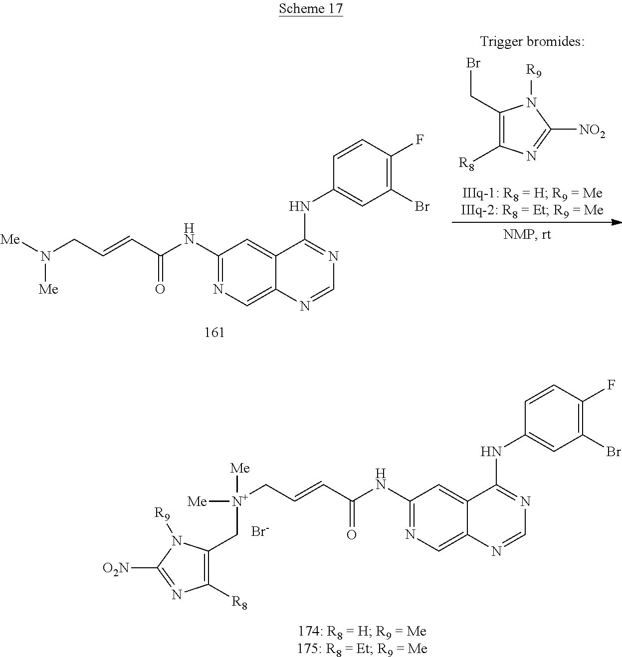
C1(NC(C=CC[N+]([Me])(CC2=C([R8])N=C([O2N])N2[R9])[Me])=O)=NC=C2C(=C1)C(NC1=CC(Br)=C(F)C=C1)=NC=N2.[Br-].C1(NC(C=CCN([Me])[Me])=O)=NC=C2C(=C1)C(NC1=CC(Br)=C(F)C=C1)=NC=N2.C1(CBr)=C([R8])N=C([NO2])N1[R9]
